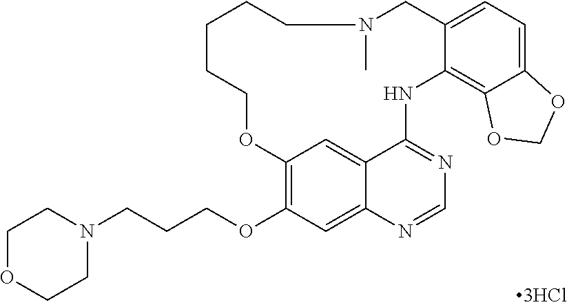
C1OCCN(CCCOC2=C3C=C4C(=C2)N=CN=C4NC2=C4C(=CC=C2CN(C)CCCCCO3)OCO4)C1
